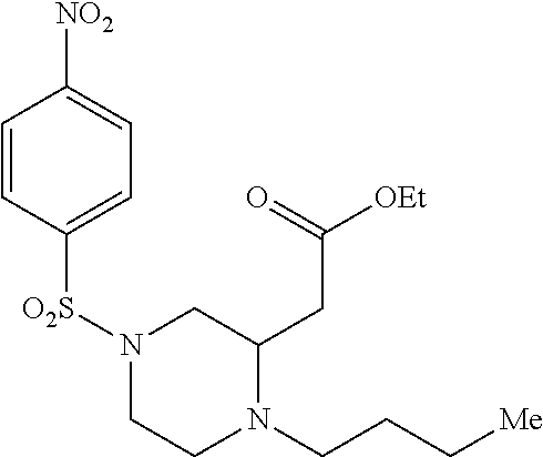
N1([O2S]C2=CC=C([NO2])C=C2)CCN(CCC[Me])C(CC([OEt])=O)C1
